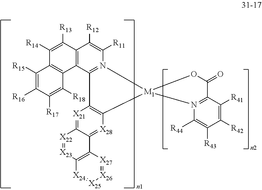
[X21]1=C2C(=[X28]C3=C1C1=N(C([R11])=C([R12])C4=C1C1=C(C([R14])=C4[R13])C([R15])=C([R16])C([R17])=C1[R18])[M1]31N3=C(C([R41])=C([R42])C([R43])=C3[R44])C(=O)O1)C1=C([X23]=[X22]2)[X24]=[X25][X26]=[X27]1
